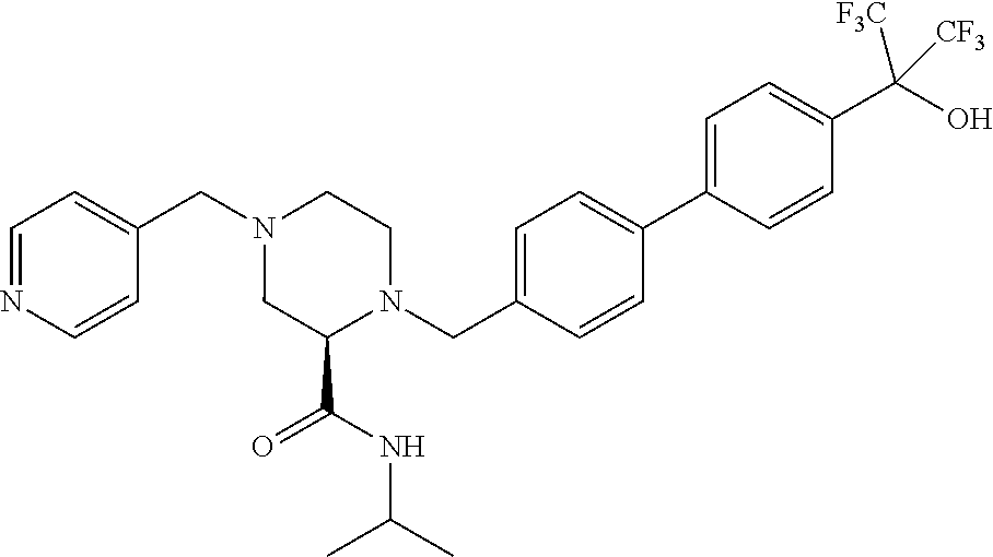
C1=NC=CC(CN2CC(C(=O)NC(C)C)N(CC3=CC=C(C4=CC=C(C(O)([CF3])[CF3])C=C4)C=C3)CC2)=C1
